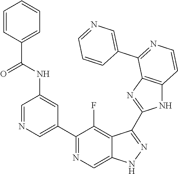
C1=NC=C(C2=NC=C3C(=C2F)C(C2=NC4=C(N2)C=CN=C4C2=CN=CC=C2)=NN3)C=C1NC(C1=CC=CC=C1)=O
